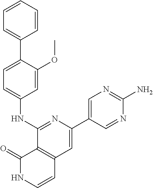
N1=C(NC2=CC=C(C3=CC=CC=C3)C(OC)=C2)C2=C(C=C1C1=CN=C(N)N=C1)C=CNC2=O
